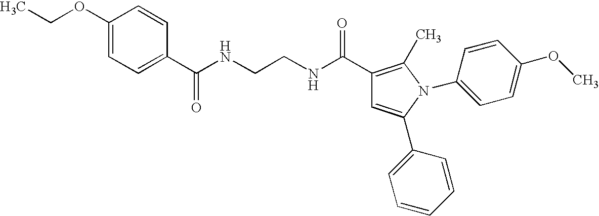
C1(C(NCCNC(C2=CC=C(OCC)C=C2)=O)=O)=C(C)N(C2=CC=C(OC)C=C2)C(C2=CC=CC=C2)=C1
